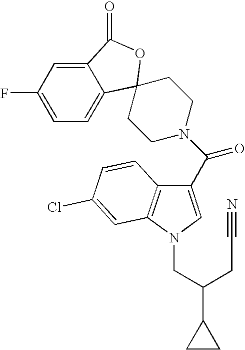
C1(C(N2CCC3(C4=CC=C(F)C=C4C(=O)O3)CC2)=O)=CN(CC(C2CC2)CC#N)C2=C1C=CC(Cl)=C2
